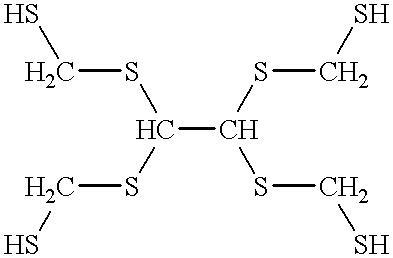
C(SCS)(SCS)C(SCS)SCS
